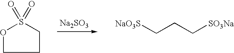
[Na2SO3].[NaO3S]CCC[SO3Na].C1CS(=O)(=O)OC1
